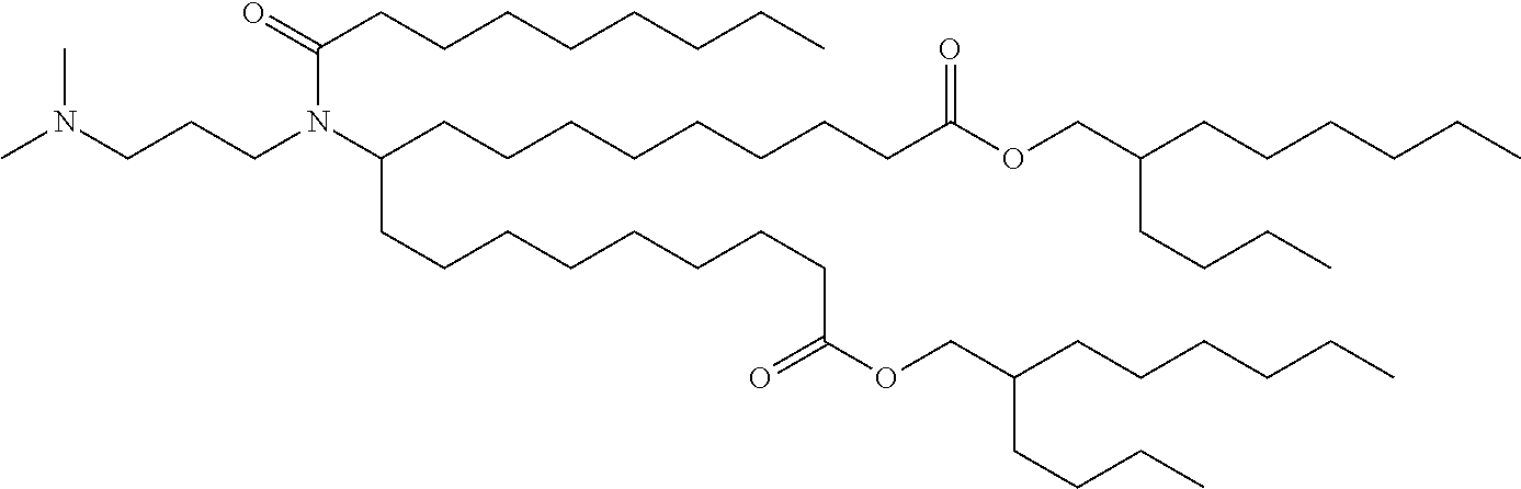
CN(C)CCCN(C(CCCCCCCC)=O)C(CCCCCCCCC(=O)OCC(CCCC)CCCCCC)CCCCCCCCC(=O)OCC(CCCC)CCCCCC
